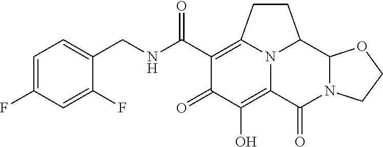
C1=C(F)C=C(F)C(CNC(C2=C3CCC4C5N(C(=O)C(=C(O)C2=O)N34)CCO5)=O)=C1
